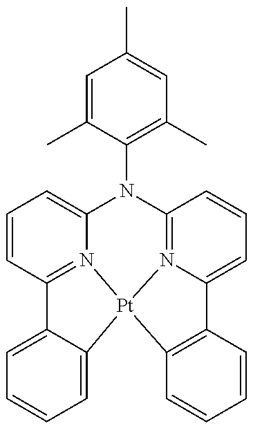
C1=C(C)C(N2C3=CC=CC4=N3[Pt]3(N5=C2C=CC=C5C2=C3C=CC=C2)C2=CC=CC=C42)=C(C)C=C1C
